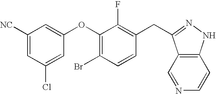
C1([NC])=CC(Cl)=CC(OC2=C(Br)C=CC(CC3=NNC4=C3C=NC=C4)=C2F)=C1
